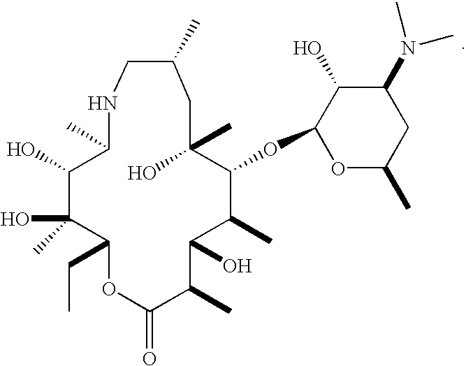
C1(O)C(O)(C)C(CC)OC(=O)C(C)C(O)C(C)C(OC2OC(C)CC(N(C)C)C2O)C(O)(C)CC(C)CNC1C
